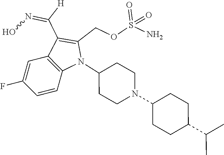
N1(C2CCN(C3CCC(C(C)C)CC3)CC2)C(COS(N)(=O)=O)=C(C([H])=NO)C2=C1C=CC(F)=C2
